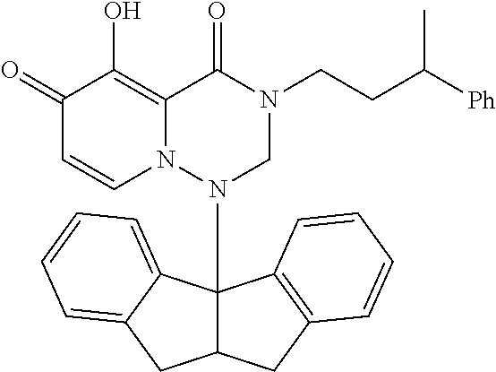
C1(=O)C=CN2C(=C1O)C(=O)N(CCC([Ph])C)CN2C12C(CC3=C1C=CC=C3)CC1=CC=CC=C21
